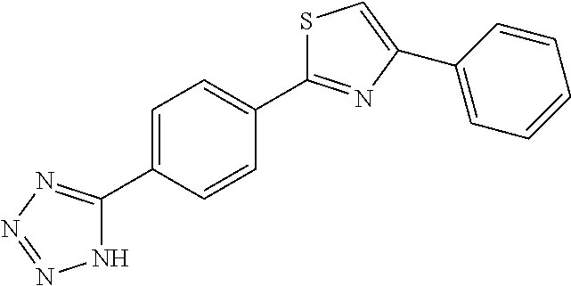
C1=C(C2=NN=NN2)C=CC(C2=NC(C3=CC=CC=C3)=CS2)=C1
